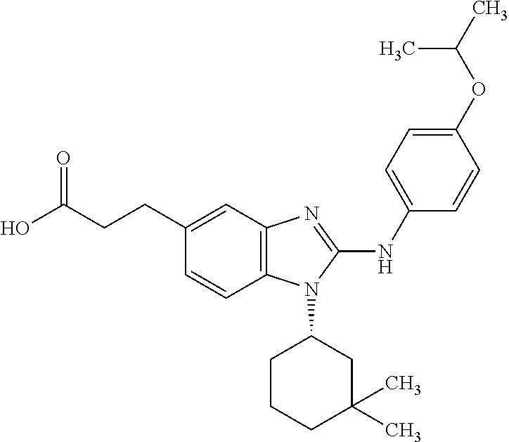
C12=C(C=C(CCC(O)=O)C=C1)N=C(NC1=CC=C(OC(C)C)C=C1)N2C1CCCC(C)(C)C1
